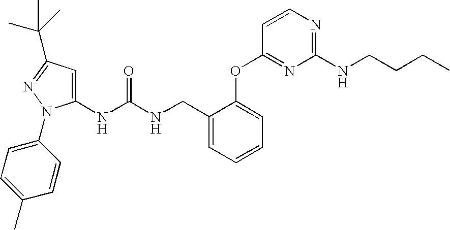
C1(NC(NCC2=CC=CC=C2OC2=NC(NCCCC)=NC=C2)=O)=CC(C(C)(C)C)=NN1C1=CC=C(C)C=C1
